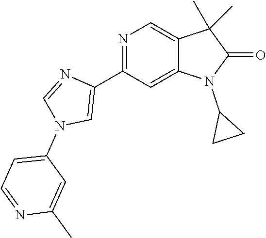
N1=C(C2=CN(C3=CC=NC(C)=C3)C=N2)C=C2C(=C1)C(C)(C)C(=O)N2C1CC1
